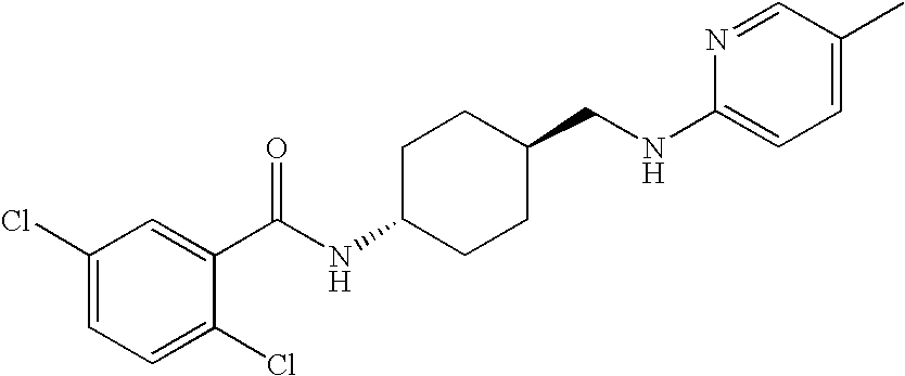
C1(Cl)=CC=C(Cl)C(C(NC2CCC(CNC3=CC=C(C)C=N3)CC2)=O)=C1
